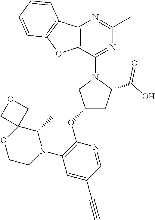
C12=C(C(N3CC(OC4=C(N5C(C)C6(OCC5)COC6)C=C(C#C)C=N4)CC3C(O)=O)=NC(C)=N1)OC1=C2C=CC=C1
